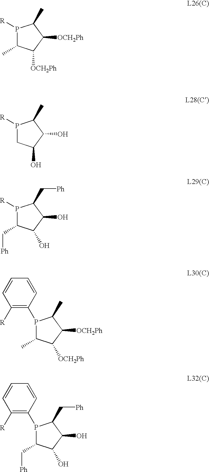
P1([R])C(C)C([OCH2Ph])C([OCH2Ph])C1C.P1([R])CC(O)C(O)C1C.P1([R])C(C[Ph])C(O)C(O)C1C[Ph].P1(C2=C([R])C=CC=C2)C(C)C([OCH2Ph])C([OCH2Ph])C1C.P1(C2=C([R])C=CC=C2)C(C[Ph])C(O)C(O)C1C[Ph]
